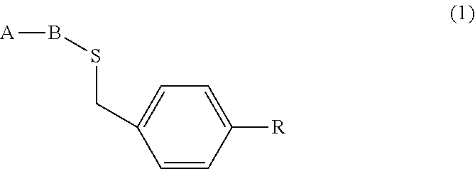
C1=CC([R])=CC=C1CSB[A]
